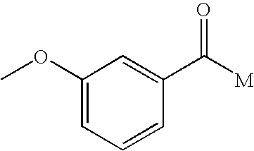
C1(OC)=CC=CC(C([M])=O)=C1
